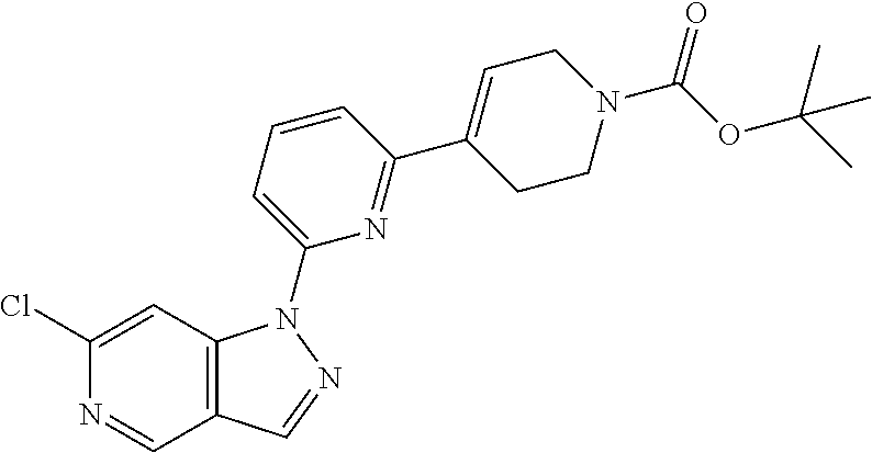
ClC1=CC2=C(C=N1)C=NN2C1=CC=CC(C2=CCN(C(OC(C)(C)C)=O)CC2)=N1
